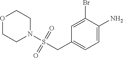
C1=C(N)C(Br)=CC(CS(N2CCOCC2)(=O)=O)=C1
